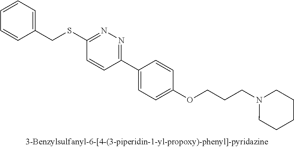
C1(SCC2=CC=CC=C2)=NN=C(C2=CC=C(OCCCN3CCCCC3)C=C2)C=C1
